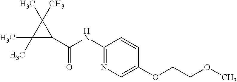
C1(NC(C2C(C)(C)C2(C)C)=O)=NC=C(OCCOC)C=C1
